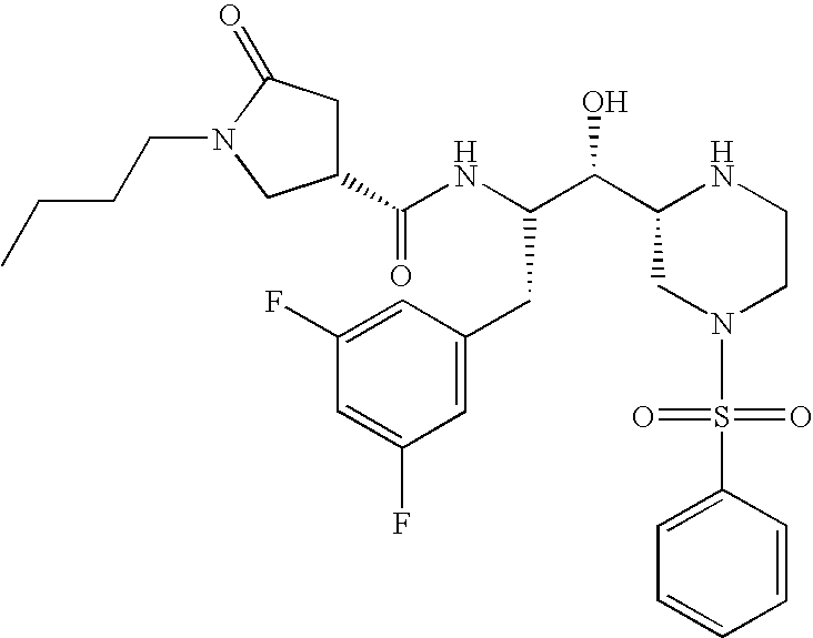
C1(C(C(NC(C2CC(=O)N(CCCC)C2)=O)CC2=CC(F)=CC(F)=C2)O)CN(S(=O)(=O)C2=CC=CC=C2)CCN1
